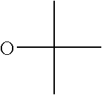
C(O)(C)(C)C
